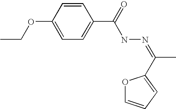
C1(OCC)=CC=C(C(=O)NN=C(C)C2=CC=CO2)C=C1
